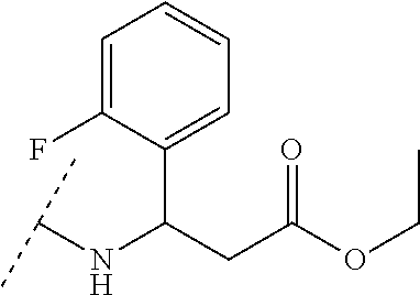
C1(C(CC(OCC)=O)NC(C)C)=CC=CC=C1F
